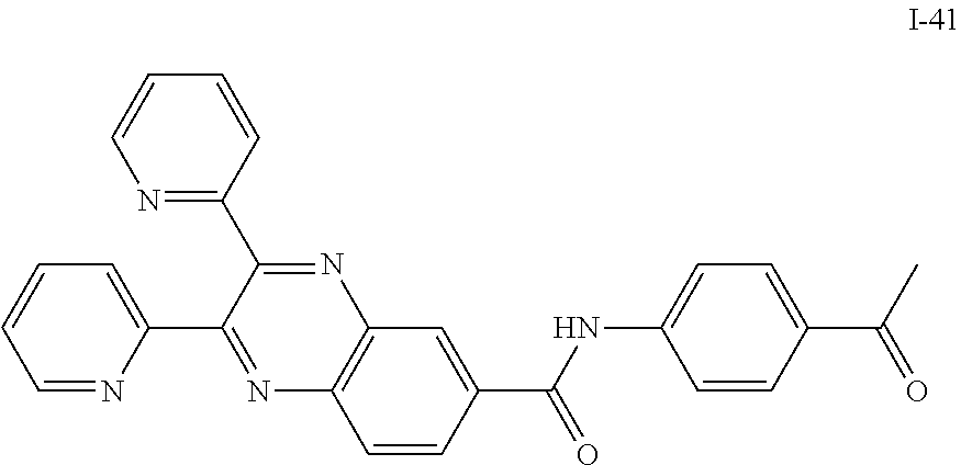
N1=C(C2=NC3=C(N=C2C2=CC=CC=N2)C=CC(C(=O)NC2=CC=C(C(=O)C)C=C2)=C3)C=CC=C1
